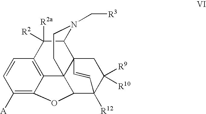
C1([A])=C2C3=C(C=C1)C([R2a])([R2])C1C45C3(C(C([R12])(C([R9])([R10])C4)C=C5)O2)CCN1C[R3]
